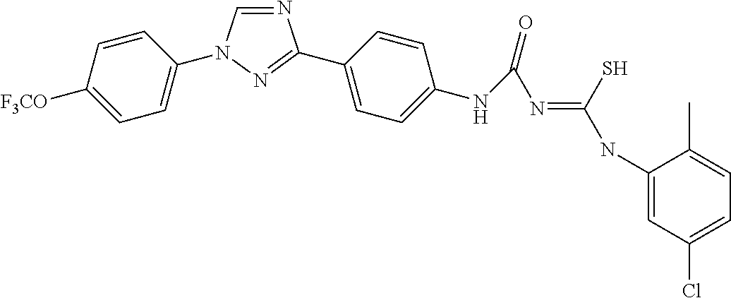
N1=CN(C2=CC=C([F3CO])C=C2)N=C1C1=CC=C(NC(=O)N=C(NC2=CC(Cl)=CC=C2C)S)C=C1
